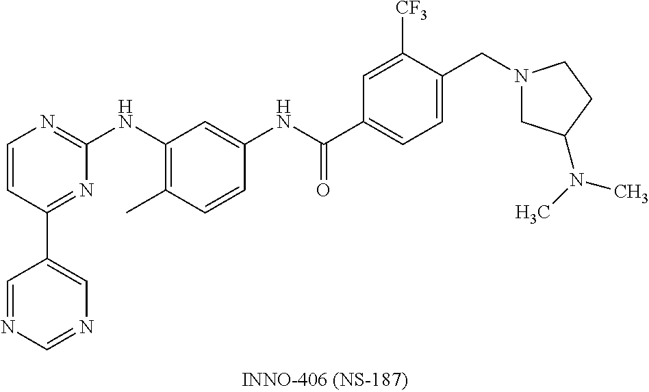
C1=CC(C2=CN=CN=C2)=NC(NC2=C(C)C=CC(NC(C3=CC=C(CN4CC(N(C)C)CC4)C([CF3])=C3)=O)=C2)=N1
